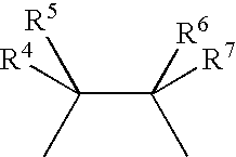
C(C([R7])([R6])C)([R4])([R5])C
